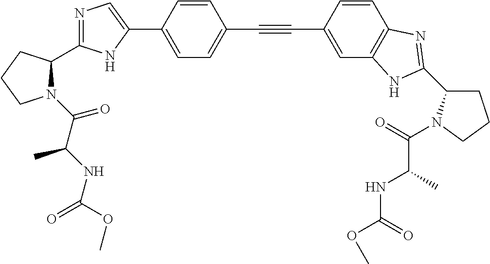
C1=C(C2=CN=C(C3N(C(C(NC(=O)OC)C)=O)CCC3)N2)C=CC(C#CC2=CC3=C(C=C2)N=C(C2CCCN2C(=O)C(C)NC(=O)OC)N3)=C1
